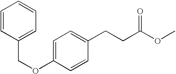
C1=CC(COC2=CC=C(CCC(OC)=O)C=C2)=CC=C1
